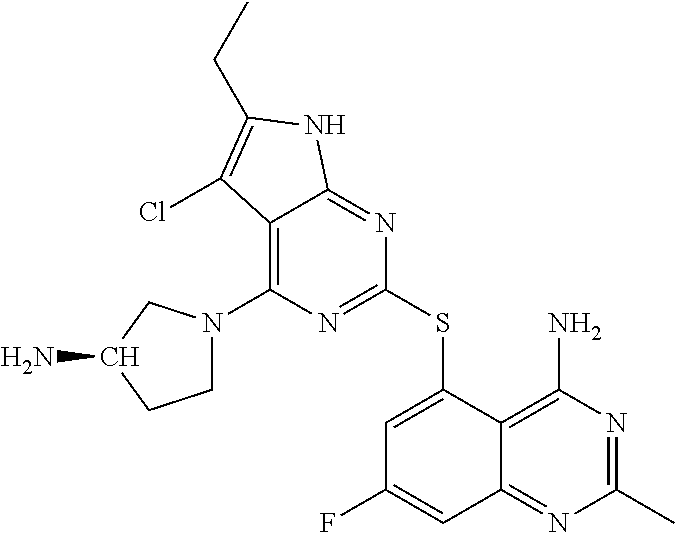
C1(C)=NC(N)=C2C(=N1)C=C(F)C=C2SC1=NC(N2CCC(N)C2)=C2C(=N1)NC(CC)=C2Cl
